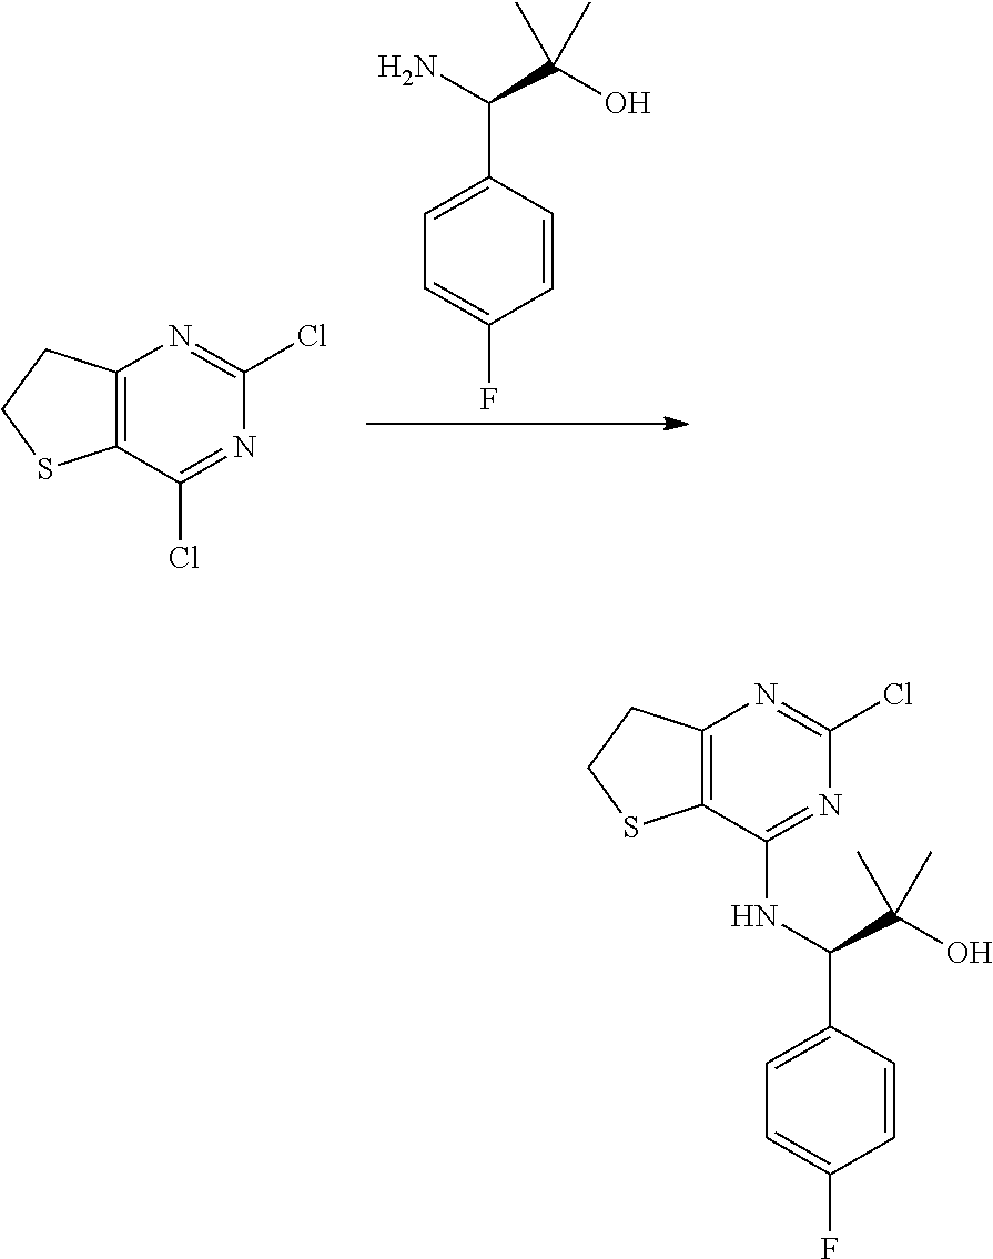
C12=C(C(Cl)=NC(Cl)=N1)SCC2.NC(C(O)(C)C)C1=CC=C(F)C=C1.C12=C(C(NC(C(O)(C)C)C3=CC=C(F)C=C3)=NC(Cl)=N1)SCC2
